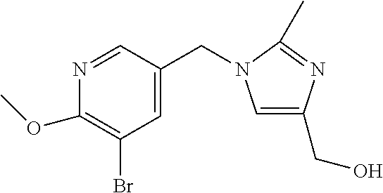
N1=CC(CN2C=C(CO)N=C2C)=CC(Br)=C1OC
